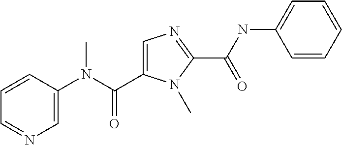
C1=C(C(N(C2=CN=CC=C2)C)=O)N(C)C(C(NC2=CC=CC=C2)=O)=N1
